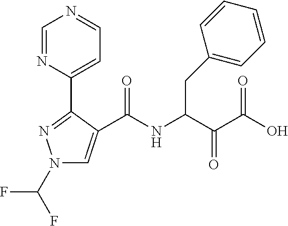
N1(C(F)F)C=C(C(NC(C(C(O)=O)=O)CC2=CC=CC=C2)=O)C(C2=CC=NC=N2)=N1
